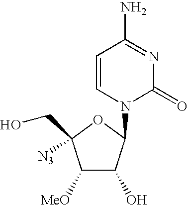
C1([MeO])C(O)C(N2C(=O)N=C(N)C=C2)OC1([N3])CO
